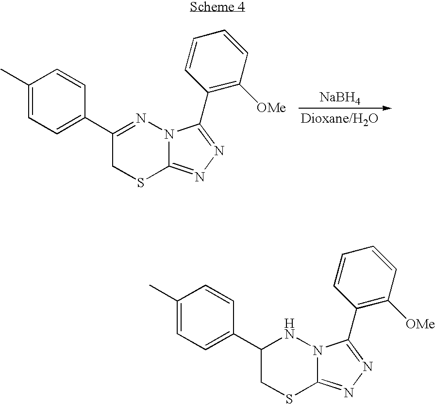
C1(C)=CC=C(C2CSC3=NN=C(C4=C([OMe])C=CC=C4)N3N2)C=C1.C1(C)=CC=C(C2=NN3C(=NN=C3C3=C([OMe])C=CC=C3)SC2)C=C1.[NaBH4]
